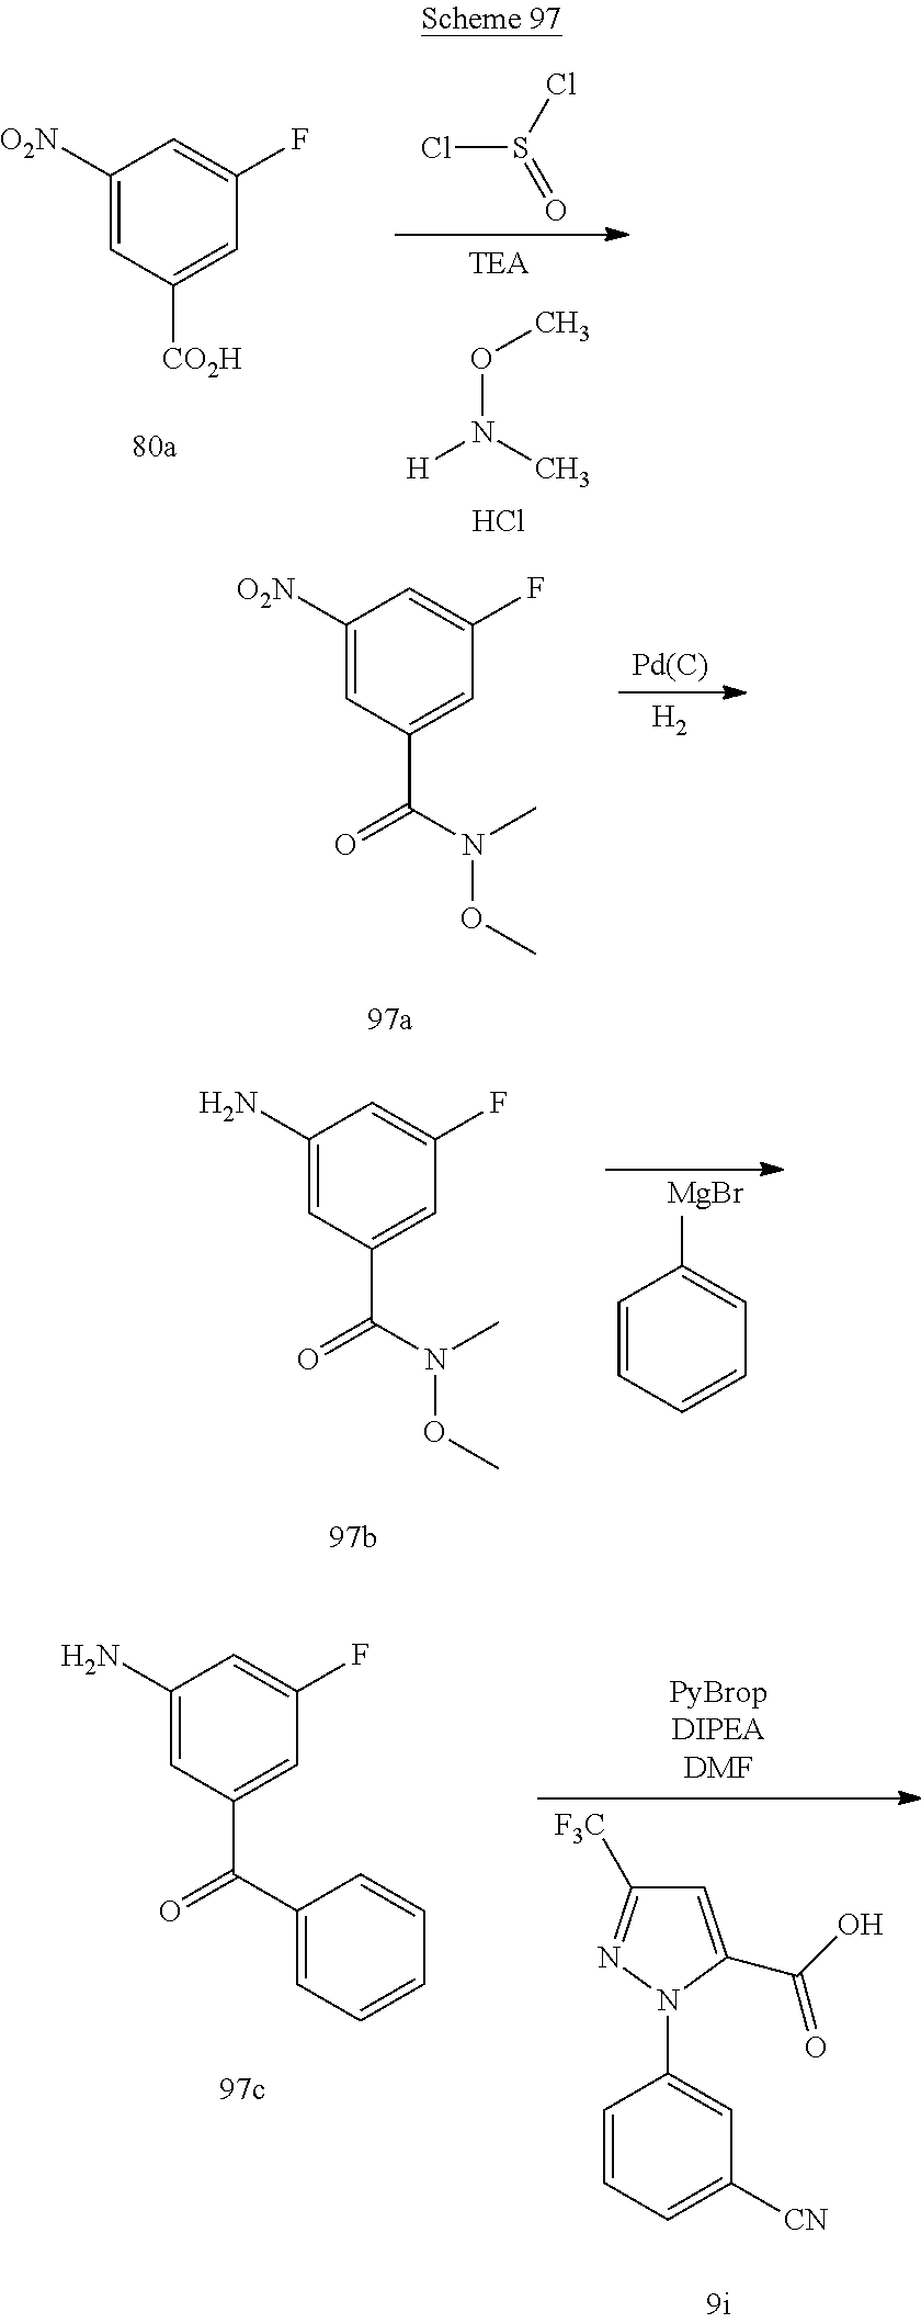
C1([O2N])=CC([CO2H])=CC(F)=C1.ClS(Cl)=O.CON([H])C.Cl.C1([O2N])=CC(C(N(C)OC)=O)=CC(F)=C1.[Pd(C)].[H2].C1(N)=CC(C(N(C)OC)=O)=CC(F)=C1.C1=CC=CC=C1[MgBr].C1(N)=CC(C(C2=CC=CC=C2)=O)=CC(F)=C1.C1=C(C(O)=O)N(C2=CC([CN])=CC=C2)N=C1[F3C]
